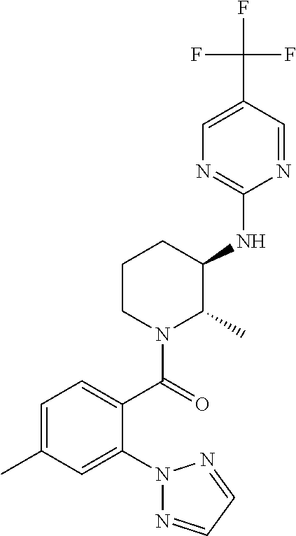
C1=C(C)C=C(N2N=CC=N2)C(C(=O)N2C(C)C(NC3=NC=C(C(F)(F)F)C=N3)CCC2)=C1
